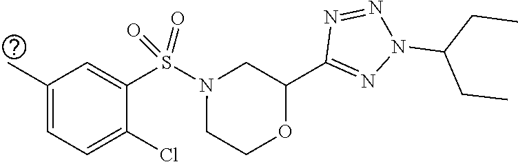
C1(C)=CC=C(Cl)C(S(N2CCOC(C3=NN(C(CC)CC)N=N3)C2)(=O)=O)=C1
